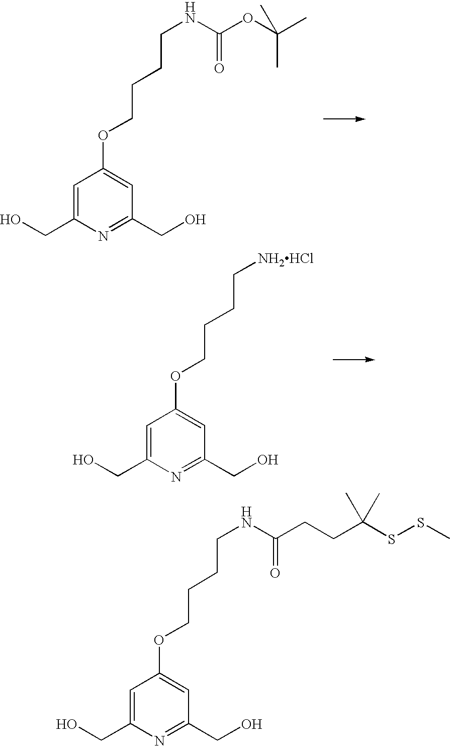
C1=C(CO)N=C(CO)C=C1OCCCCNC(OC(C)(C)C)=O.C1=C(CO)N=C(CO)C=C1OCCCC[NH2HCl].C1=C(CO)N=C(CO)C=C1OCCCCNC(CCC(SSC)(C)C)=O
